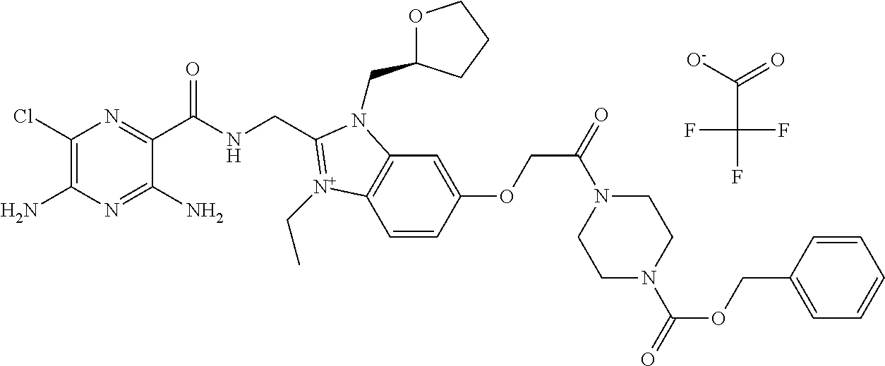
C1(Cl)=C(N)N=C(N)C(C(NCC2=[N+](CC)C3=C(C=C(OCC(=O)N4CCN(C(OCC5=CC=CC=C5)=O)CC4)C=C3)N2CC2OCCC2)=O)=N1.[O-]C(C(F)(F)F)=O
